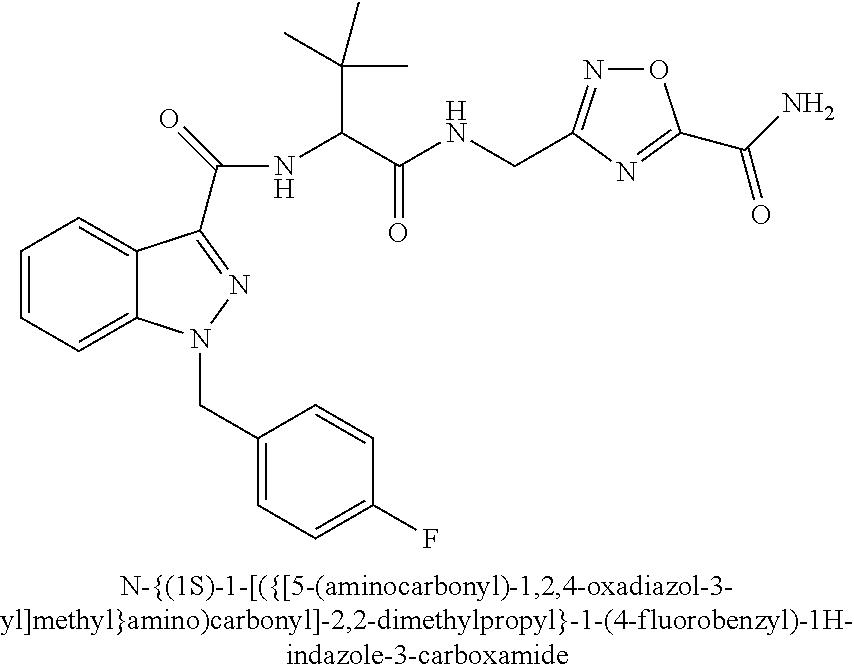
C1=CC=C2C(=C1)C(C(NC(C(NCC1=NOC(C(N)=O)=N1)=O)C(C)(C)C)=O)=NN2CC1=CC=C(F)C=C1
